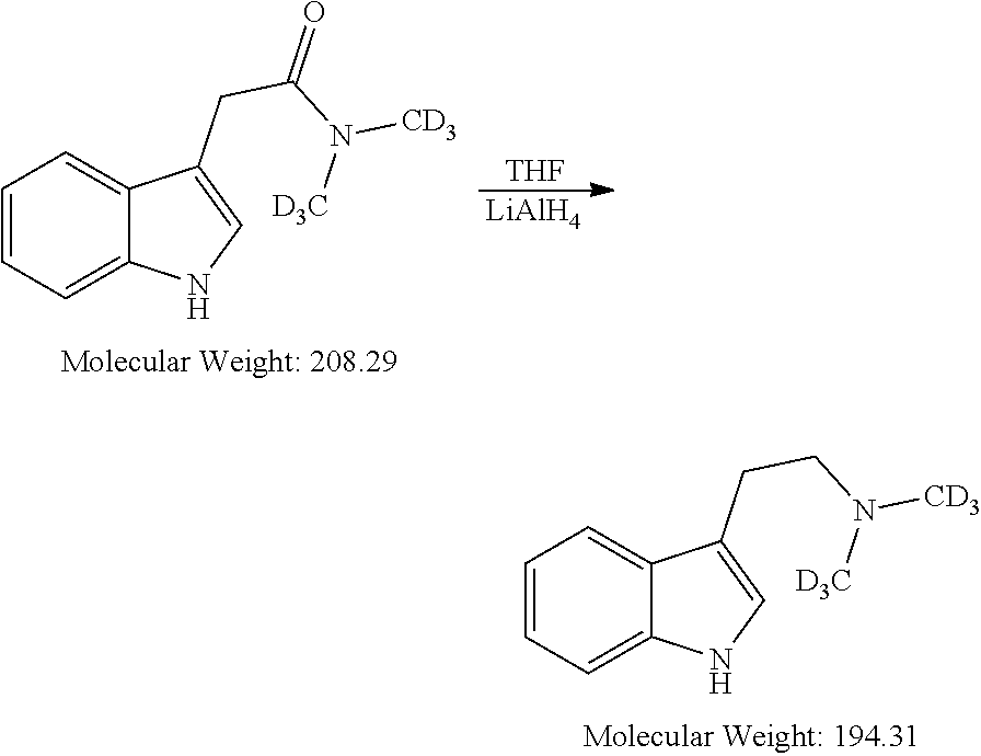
C1=C2C(CCN([D3C])[CD3])=CNC2=CC=C1.C1=C2C(CC(N([D3C])[CD3])=O)=CNC2=CC=C1.[THF].[LiAlH4]
